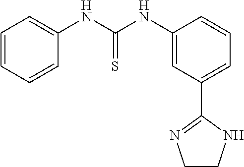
C1=CC=CC(NC(NC2=CC(C3=NCCN3)=CC=C2)=S)=C1
